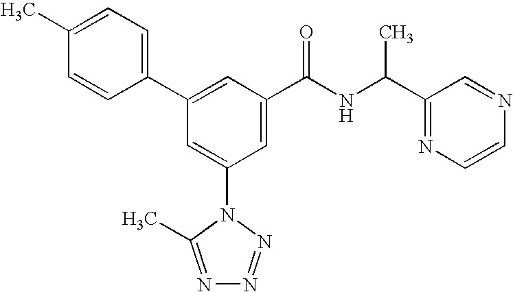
C1(C2=CC(C(NC(C3=NC=CN=C3)C)=O)=CC(N3C(C)=NN=N3)=C2)=CC=C(C)C=C1
